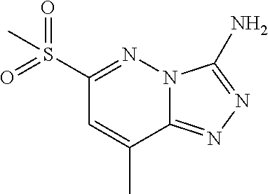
O=S(C1=NN2C(=NN=C2N)C(C)=C1)(=O)C
